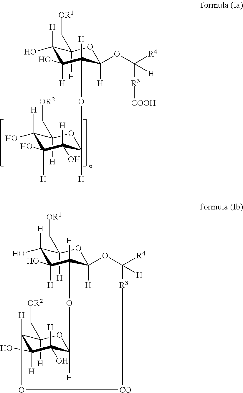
C1([H])(O)C(C[OR1])([H])OC2([H])C([H])(C1([H])O)OC1([H])OC(C[OR2])([H])C([H])(C([H])(O)C1([H])O)O[CO][R3]C([R4])([H])O2.C1([H])(O)C(C[OR1])([H])OC([H])(OC([R4])([R3][COOH])[H])C([H])(OC2([H])OC(C[OR2])([H])C([H])(O)C([H])(O)C2([H])O)C1([H])O
